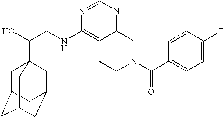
C(CNC1=C2C(=NC=N1)CN(C(=O)C1=CC=C(F)C=C1)CC2)(O)C12CC3CC(CC(C1)C3)C2
